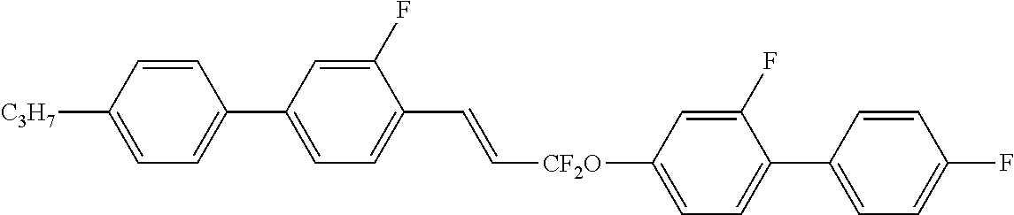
C1=CC([C3H7])=CC=C1C1=CC=C(C=C[CF2O]C2=CC=C(C3=CC=C(F)C=C3)C(F)=C2)C(F)=C1
